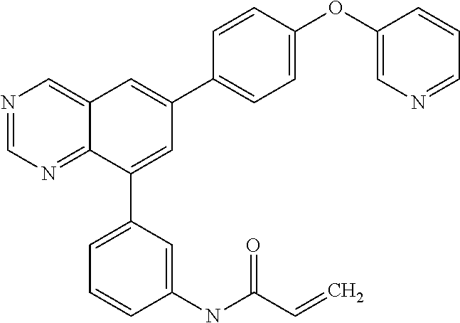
C1(OC2=CN=CC=C2)=CC=C(C2=CC3=CN=CN=C3C(C3=CC=CC(NC(C=C)=O)=C3)=C2)C=C1
